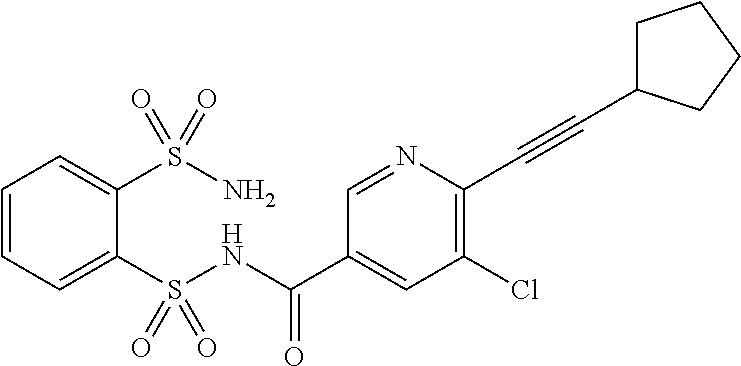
C1=CC=C(S(NC(C2=CC(Cl)=C(C#CC3CCCC3)N=C2)=O)(=O)=O)C(S(N)(=O)=O)=C1
